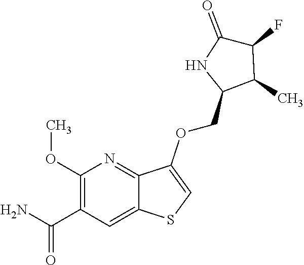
C1(OC)=C(C(N)=O)C=C2C(=N1)C(OCC1C(C)C(F)C(=O)N1)=CS2
